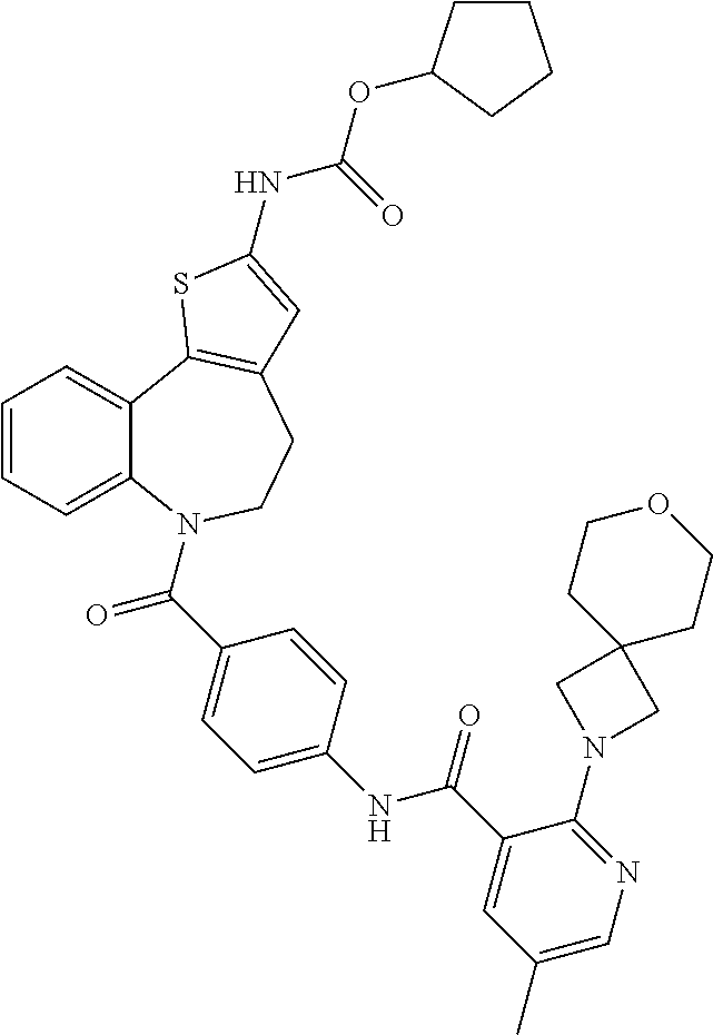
C1=CC=C2C(=C1)C1=C(CCN2C(=O)C2=CC=C(NC(=O)C3=CC(C)=CN=C3N3CC4(C3)CCOCC4)C=C2)C=C(NC(=O)OC2CCCC2)S1
